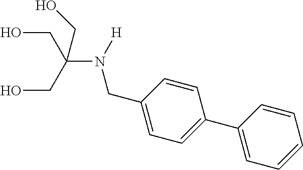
C1=C(C2=CC=C(CN(C(CO)(CO)CO)[H])C=C2)C=CC=C1
